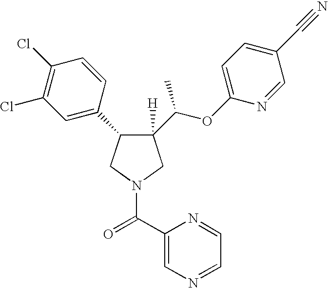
C1([H])(C(OC2=CC=C(C#N)C=N2)C)C(C2=CC(Cl)=C(Cl)C=C2)CN(C(C2=CN=CC=N2)=O)C1
